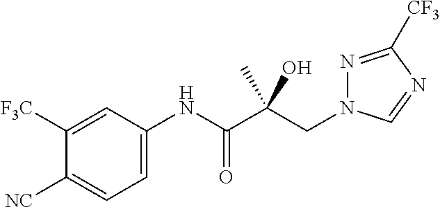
C(C(C(NC1=CC=C([NC])C([F3C])=C1)=O)(O)C)N1N=C([CF3])N=C1
